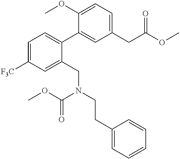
C1(OC)=CC=C(CC(OC)=O)C=C1C1=CC=C([F3C])C=C1CN(CCC1=CC=CC=C1)C(OC)=O
